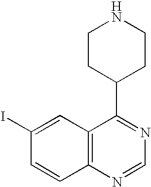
C1=C(I)C=CC2=C1C(C1CCNCC1)=NC=N2
